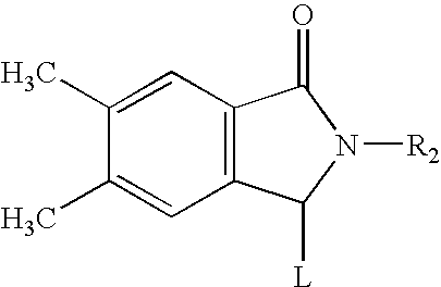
C1(C)=CC2=C(C=C1C)C([L])N([R2])C2=O
